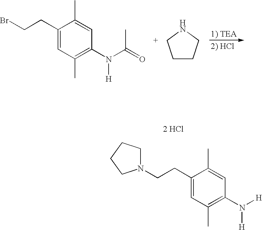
C1(CCBr)=CC(C)=C(N(C(=O)C)[H])C=C1C.C1CCNC1.C1(CCN2CCCC2)=CC(C)=C(N([H])[H])C=C1C.[2 HCl]
